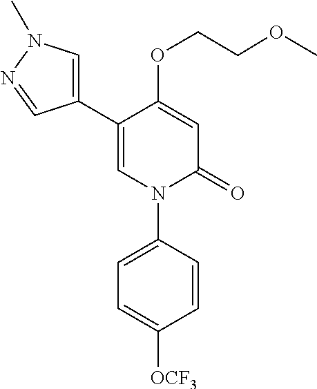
C1=C(OCCOC)C(C2=CN(C)N=C2)=CN(C2=CC=C([OCF3])C=C2)C1=O
